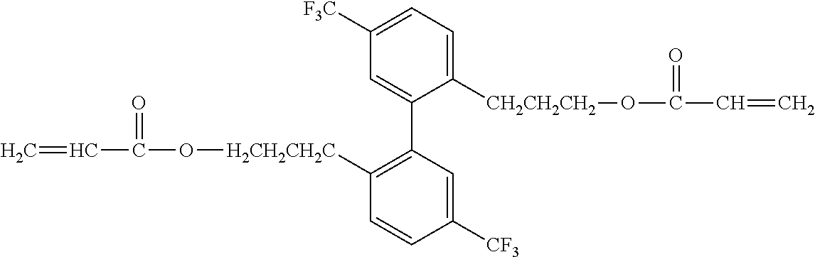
C=CC(=O)O[H2CH2CH2C]C1=C(C2=CC([F3C])=CC=C2[CH2CH2CH2]OC(=O)C=C)C=C([CF3])C=C1
